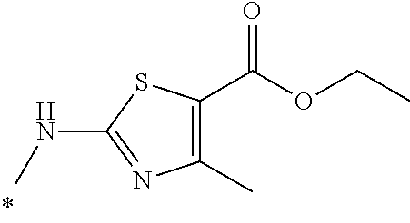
C1(C)=C(C(OCC)=O)SC(NC)=N1
